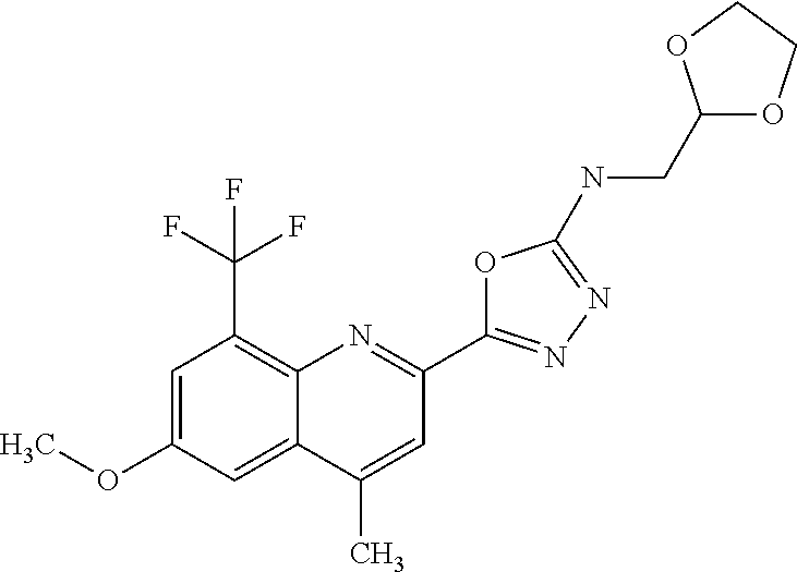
C1(C)=CC(C2=NN=C(NCC3OCCO3)O2)=NC2=C(C(F)(F)F)C=C(OC)C=C12
